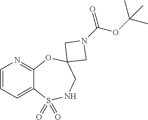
C1=CC=C2C(=N1)OC1(CNS2(=O)=O)CN(C(OC(C)(C)C)=O)C1
